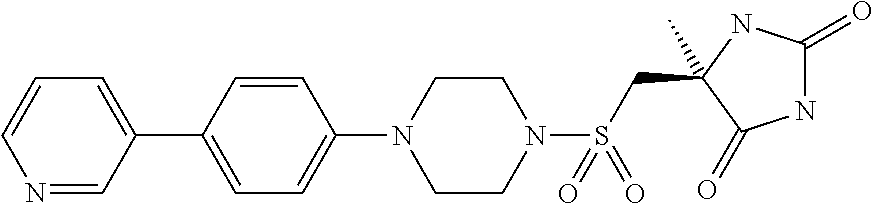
N1C(=O)NC(CS(N2CCN(C3=CC=C(C4=CC=CN=C4)C=C3)CC2)(=O)=O)(C)C1=O
